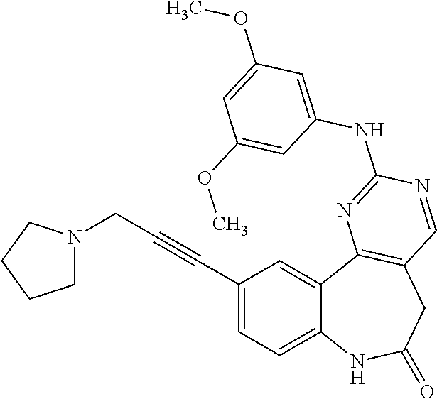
C12=CC=C(C#CCN3CCCC3)C=C1C1=C(CC(=O)N2)C=NC(NC2=CC(OC)=CC(OC)=C2)=N1
